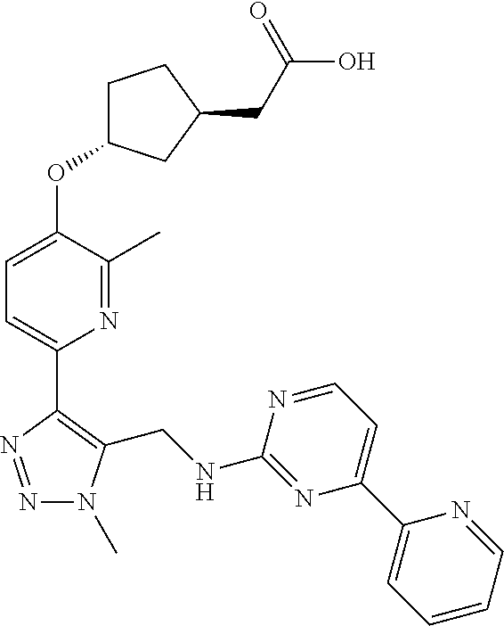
N1=NC(C2=CC=C(OC3CCC(CC(O)=O)C3)C(C)=N2)=C(CNC2=NC(C3=CC=CC=N3)=CC=N2)N1C
